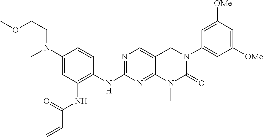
C1(NC2=C(NC(C=C)=O)C=C(N(CCOC)C)C=C2)=NC=C2C(=N1)N(C)C(=O)N(C1=CC([OMe])=CC([OMe])=C1)C2
